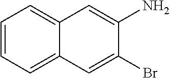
C1=CC=C2C(=C1)C=C(N)C(Br)=C2
